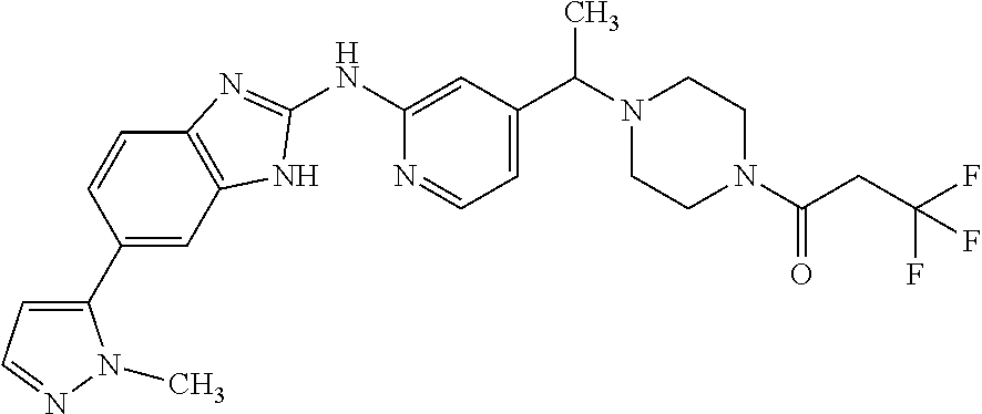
C1(C2=CC3=C(C=C2)N=C(NC2=CC(C(C)N4CCN(C(=O)CC(F)(F)F)CC4)=CC=N2)N3)=CC=NN1C
